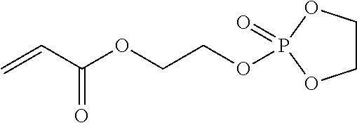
C1COP(OCCOC(C=C)=O)(=O)O1
